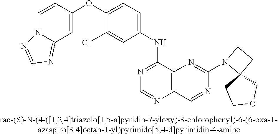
C1(OC2=CC=C(NC3=NC=NC4=C3N=C(N3C5(COCC5)CC3)N=C4)C=C2Cl)=CC2=NC=NN2C=C1
